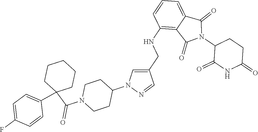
C1(NCC2=CN(C3CCN(C(C4(C5=CC=C(F)C=C5)CCCCC4)=O)CC3)N=C2)=C2C(=CC=C1)C(=O)N(C1C(=O)NC(=O)CC1)C2=O
